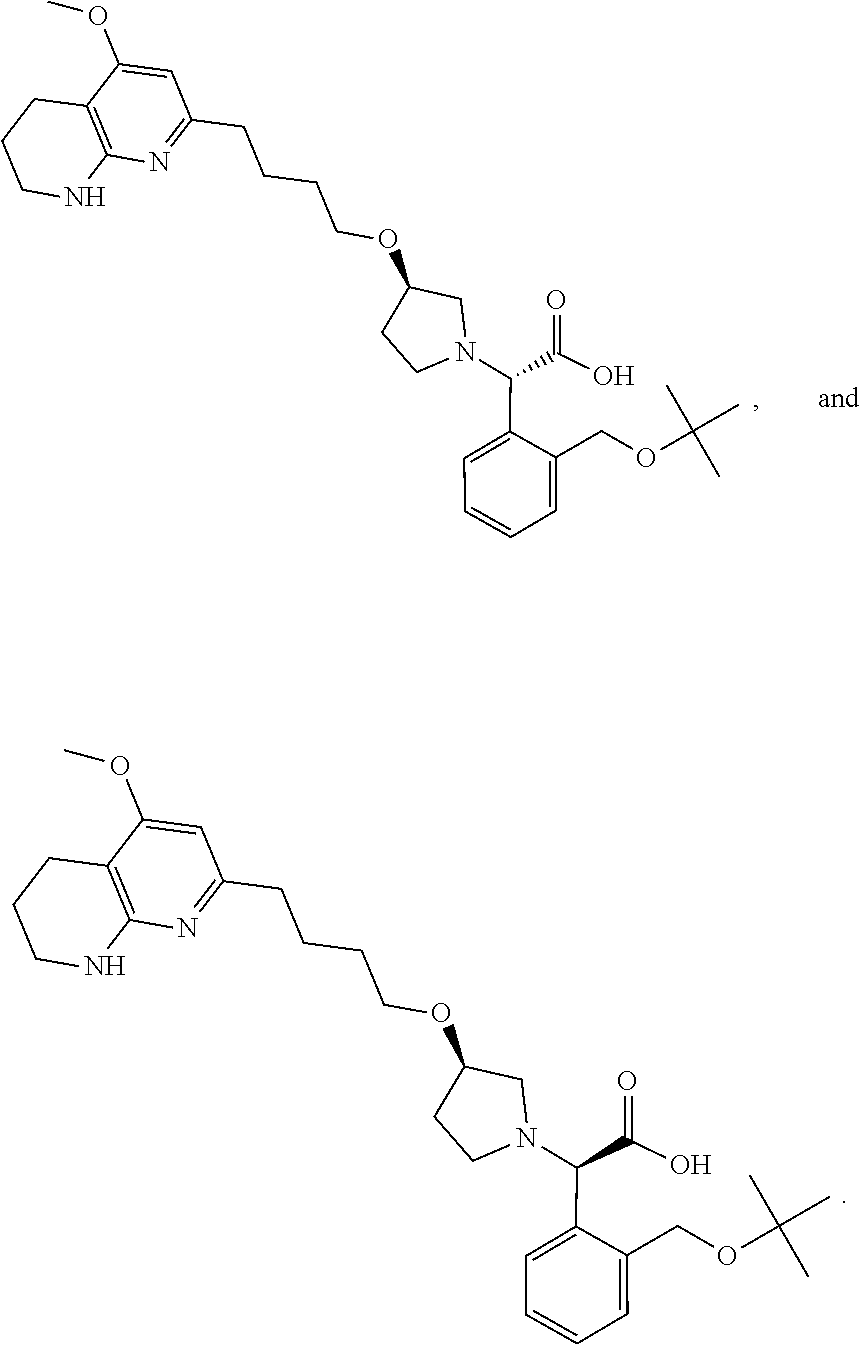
C1(OC)=CC(CCCCOC2CCN(C(C3=CC=CC=C3COC(C)(C)C)C(O)=O)C2)=NC2=C1CCCN2.C1(OC)=CC(CCCCOC2CCN(C(C3=CC=CC=C3COC(C)(C)C)C(O)=O)C2)=NC2=C1CCCN2
